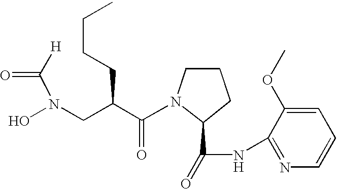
[H]C(N(O)CC(C(N1C(C(=O)NC2=NC=CC=C2OC)CCC1)=O)CCCC)=O
